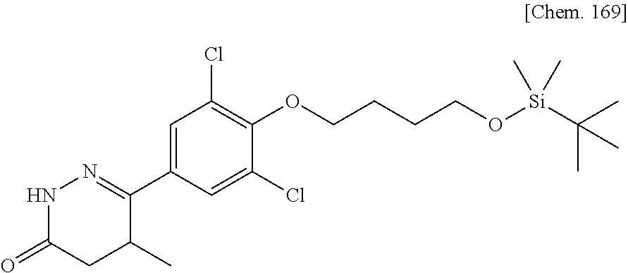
N1C(=O)CC(C)C(C2=CC(Cl)=C(OCCCCO[Si](C(C)(C)C)(C)C)C(Cl)=C2)=N1
